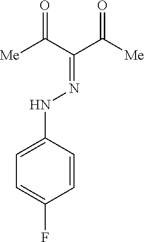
C1=CC(NN=C(C([Me])=O)C([Me])=O)=CC=C1F
